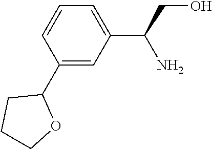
C1(C2CCCO2)=CC(C(CO)N)=CC=C1
